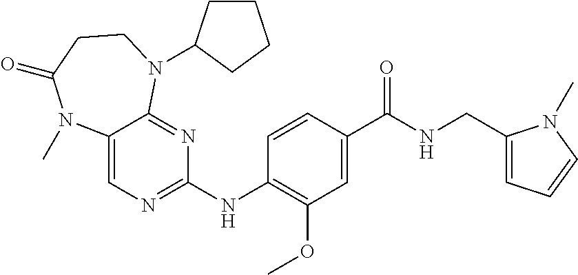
C1(NC2=NC=C3C(=N2)N(C2CCCC2)CCC(=O)N3C)=C(OC)C=C(C(NCC2=CC=CN2C)=O)C=C1
